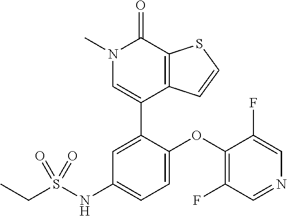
S1C=CC2=C1C(=O)N(C)C=C2C1=CC(NS(CC)(=O)=O)=CC=C1OC1=C(F)C=NC=C1F
